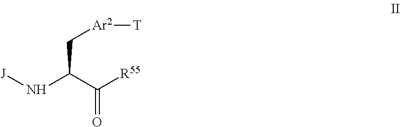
C(C(C([R55])=O)N[J])[Ar2][T]
